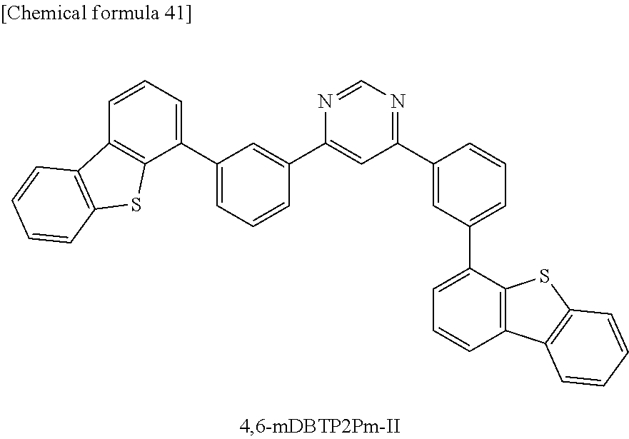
C1(C2=CC=CC(C3=CC(C4=CC(C5=CC=CC6=C5SC5=C6C=CC=C5)=CC=C4)=NC=N3)=C2)=CC=CC2=C1SC1=C2C=CC=C1
